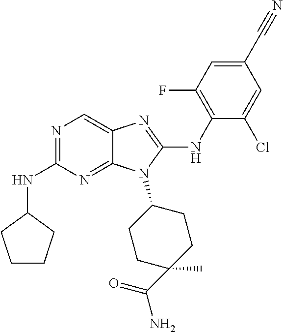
N1=C(NC2CCCC2)N=C2C(=C1)N=C(NC1=C(F)C=C(C#N)C=C1Cl)N2C1CCC(C)(C(=O)N)CC1
